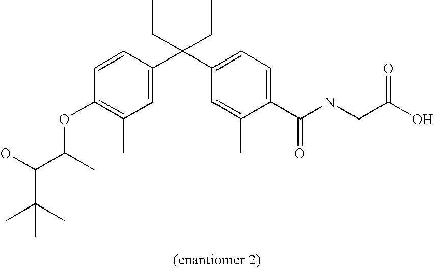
C1(C(NCC(O)=O)=O)=CC=C(C(C2=CC(C)=C(OC(C(C(C)(C)C)O)C)C=C2)(CC)CC)C=C1C
